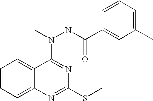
C1=CC=C2C(=C1)C(N(C)NC(C1=CC(C)=CC=C1)=O)=NC(SC)=N2
